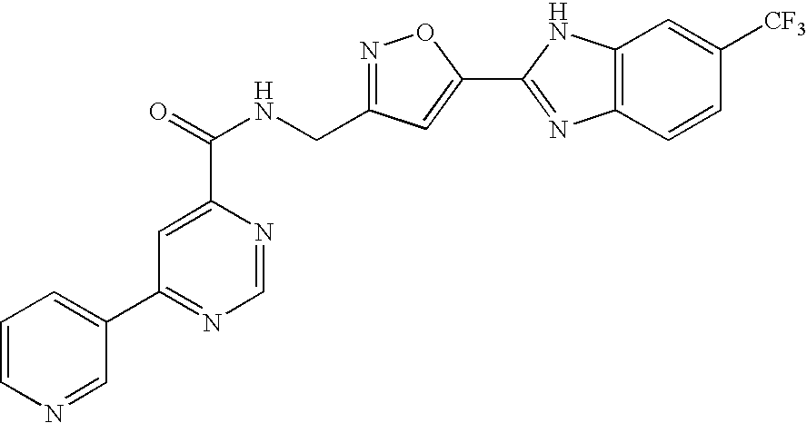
C1=CN=CC(C2=NC=NC(C(=O)NCC3=NOC(C4=NC5=C(N4)C=C([CF3])C=C5)=C3)=C2)=C1
